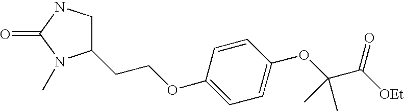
C1(CCOC2=CC=C(OC(C([OEt])=O)(C)C)C=C2)CNC(=O)N1C
